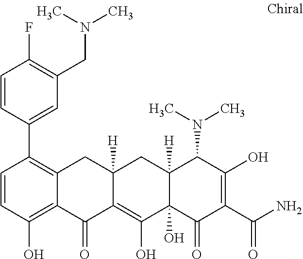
C12([H])C(O)(C(=O)C(C(N)=O)=C(O)C1N(C)C)C(O)=C1C([H])(C2)CC2=C(C3=CC(CN(C)C)=C(F)C=C3)C=CC(O)=C2C1=O
